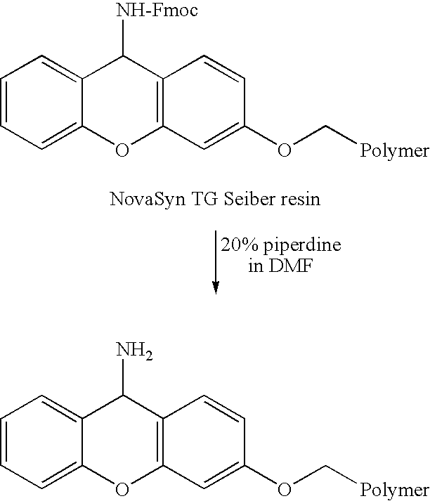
C1=CC=C2C(=C1)C(N)C1=C(O2)C=C(OC[Polymer])C=C1.C1=CC=C2C(=C1)C([NH-Fmoc])C1=C(O2)C=C(OC[Polymer])C=C1
